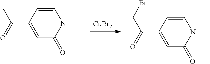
[CuBr2].C1=C(C(=O)C)C=CN(C)C1=O.C1=C(C(=O)CBr)C=CN(C)C1=O
